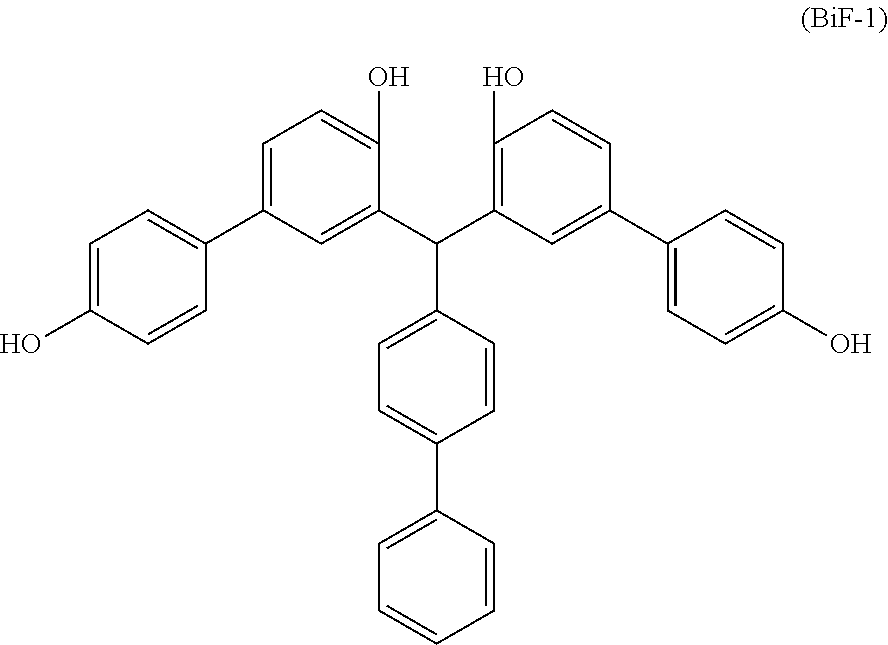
C1=C(C2=CC=C(O)C=C2)C=C(C(C2=C(O)C=CC(C3=CC=C(O)C=C3)=C2)C2=CC=C(C3=CC=CC=C3)C=C2)C(O)=C1
